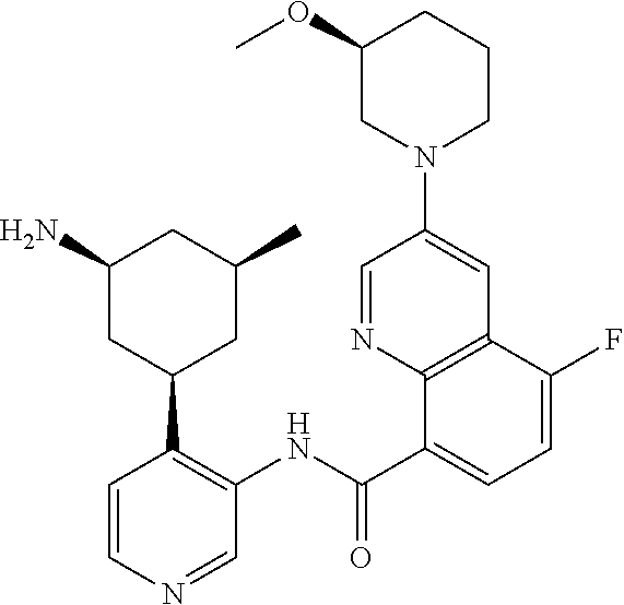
C1(C(NC2=C(C3CC(C)CC(N)C3)C=CN=C2)=O)=CC=C(F)C2=C1N=CC(N1CCCC(OC)C1)=C2
